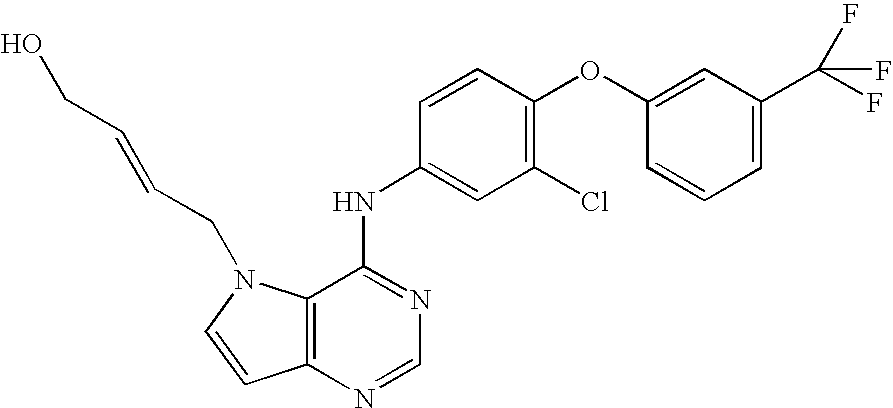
C1=C(OC2=C(Cl)C=C(NC3=NC=NC4=C3N(CC=CCO)C=C4)C=C2)C=CC=C1C(F)(F)F
